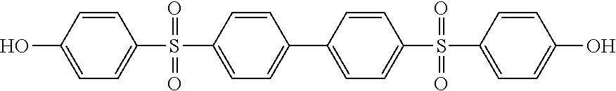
C1=C(C2=CC=C(S(C3=CC=C(O)C=C3)(=O)=O)C=C2)C=CC(S(C2=CC=C(O)C=C2)(=O)=O)=C1
